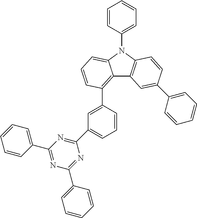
C12=C(C3=CC(C4=NC(C5=CC=CC=C5)=NC(C5=CC=CC=C5)=N4)=CC=C3)C=CC=C1N(C1=CC=CC=C1)C1=C2C=C(C2=CC=CC=C2)C=C1
